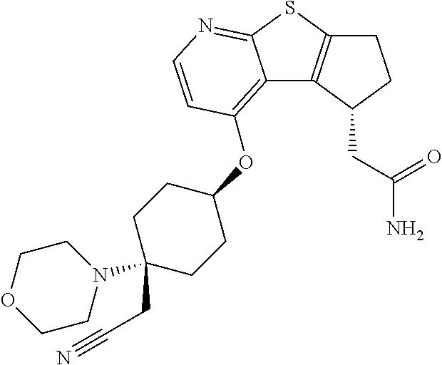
C12=C(OC3CCC(CC#N)(N4CCOCC4)CC3)C=CN=C1SC1=C2C(CC(N)=O)CC1
